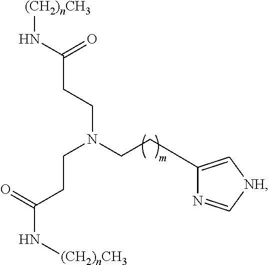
C(C(N[(CH2)nCH3])=O)CN(CCC1=C[NH]C=N1)CCC(N[(CH2)nCH3])=O
